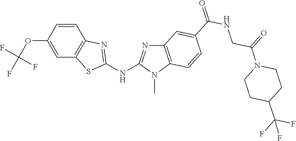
O(C1=CC2=C(C=C1)N=C(NC1=NC3=C(N1C)C=CC(C(NCC(N1CCC(C(F)(F)F)CC1)=O)=O)=C3)S2)C(F)(F)F
